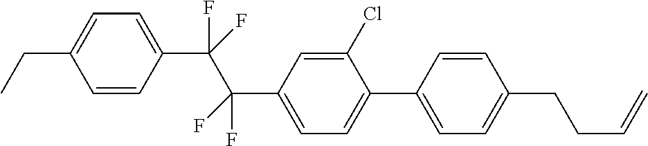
C1(C(C(C2=CC=C(C3=CC=C(CCC=C)C=C3)C(Cl)=C2)(F)F)(F)F)=CC=C(CC)C=C1
